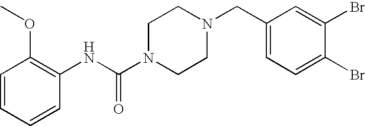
C1=CC=CC(NC(N2CCN(CC3=CC=C(Br)C(Br)=C3)CC2)=O)=C1OC
